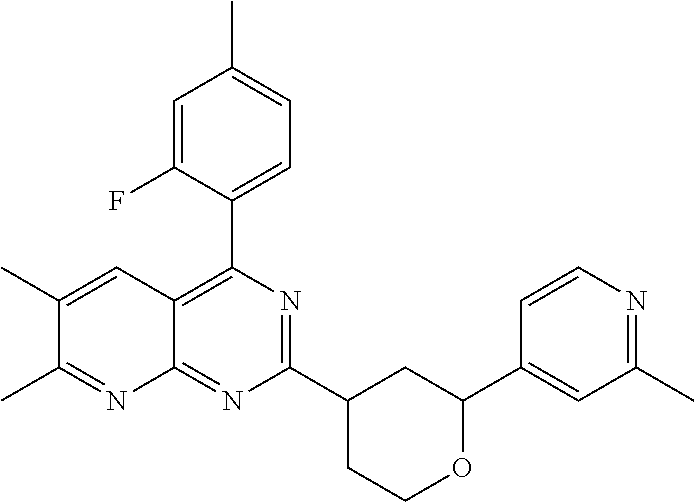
C1(C2=C3C(=NC(C4CCOC(C5=CC(C)=NC=C5)C4)=N2)N=C(C)C(C)=C3)=CC=C(C)C=C1F
